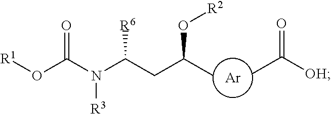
[Ar].CC([OH])=O.CC(CC(N(C(O[R1])=O)[R3])[R6])O[R2]
